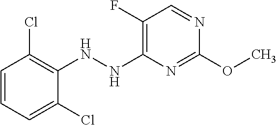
C1(NNC2=C(F)C=NC(OC)=N2)=C(Cl)C=CC=C1Cl
